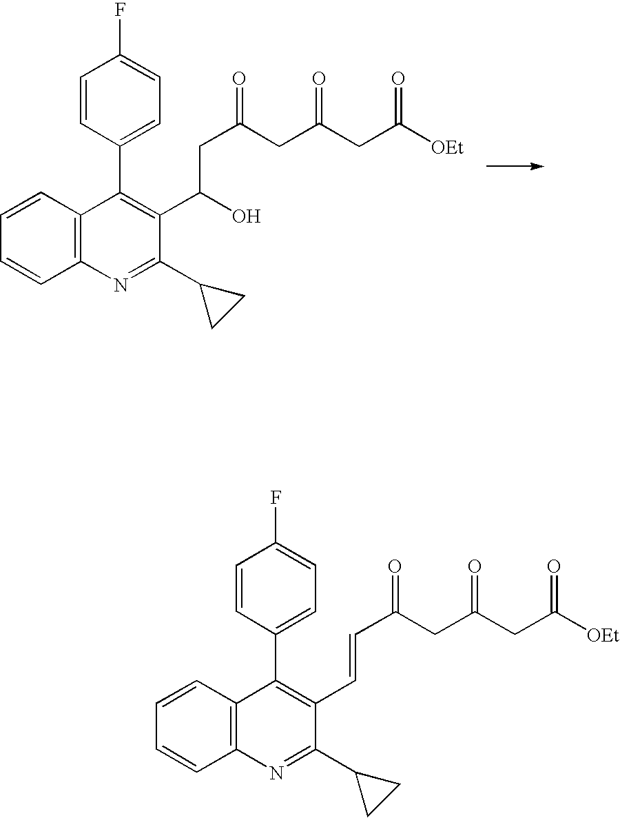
C12=C(N=C(C3CC3)C(C(O)CC(CC(CC([OEt])=O)=O)=O)=C1C1=CC=C(F)C=C1)C=CC=C2.C12=C(N=C(C3CC3)C(C=CC(CC(CC([OEt])=O)=O)=O)=C1C1=CC=C(F)C=C1)C=CC=C2
